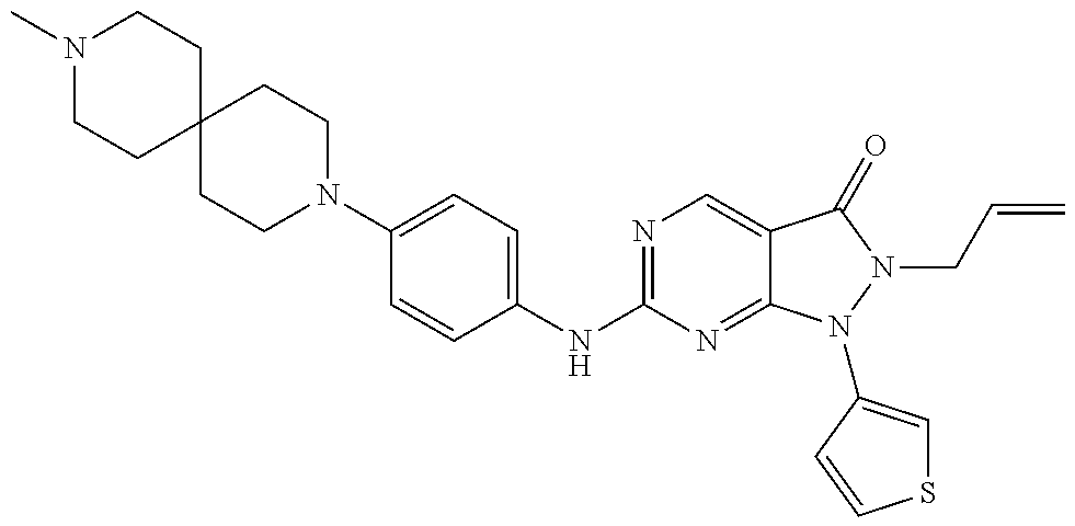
N1(C)CCC2(CC1)CCN(C1=CC=C(NC3=NC=C4C(=N3)N(C3=CSC=C3)N(CC=C)C4=O)C=C1)CC2
